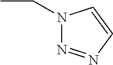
N1(CC)N=NC=C1
